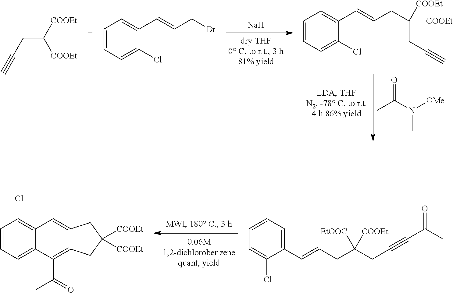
[Na].O=C(N([OMe])C)C.C1(C=CCBr)=CC=CC=C1Cl.C1(C=CCC([COOEt])([COOEt])CC#C)=CC=CC=C1Cl.C(C([COOEt])[COOEt])C#C.C1=CC=C2C(=C1Cl)C=C1C(=C2C(=O)C)CC([COOEt])([COOEt])C1.C1=CC=C(C=CCC(CC#CC(C)=O)([COOEt])[EtOOC])C(Cl)=C1
